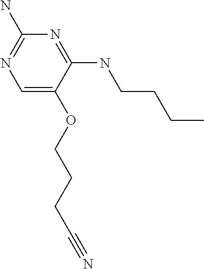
C(OC1=CN=C(N)N=C1NCCCC)CCC#N
